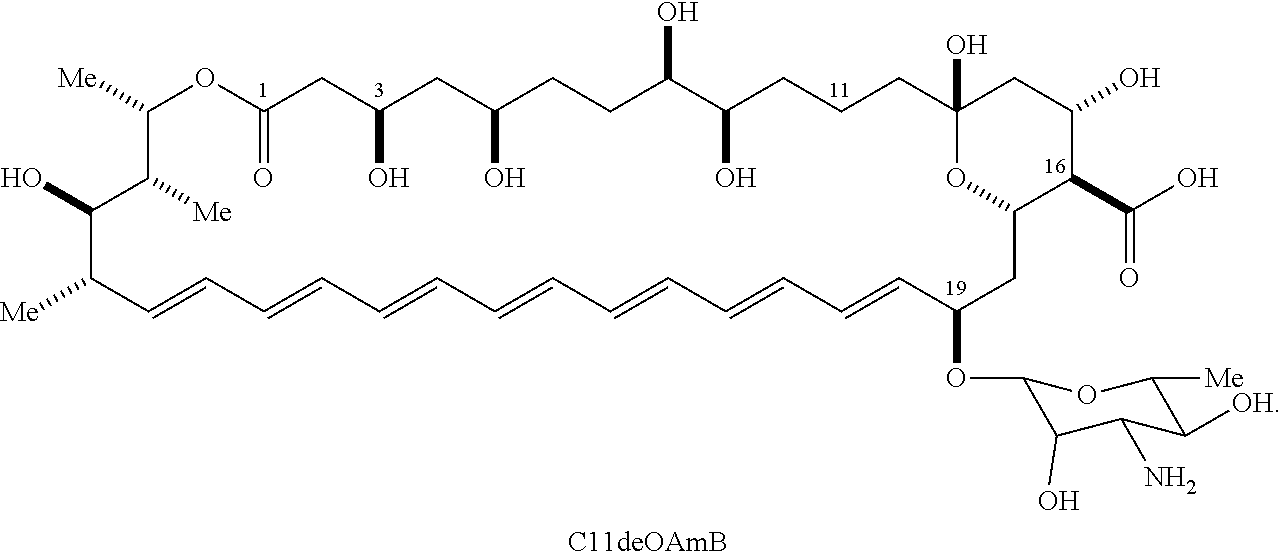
C1([Me])OC(=O)CC(O)CC(O)CCC(O)C(O)CCCC2(O)CC(O)C(C(O)=O)C(CC(OC3C(O)C(N)C([OH])C([Me])O3)C=CC=CC=CC=CC=CC=CC=CC([Me])C(O)C1[Me])O2.[C11deOAmB]
